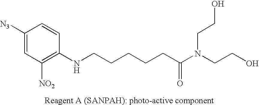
C1([N3])=CC([NO2])=C(NCCCCCC(N(CCO)CCO)=O)C=C1
